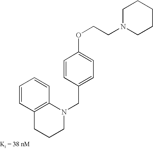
O(CCN1CCCCC1)C1=CC=C(CN2C3=C(CCC2)C=CC=C3)C=C1
